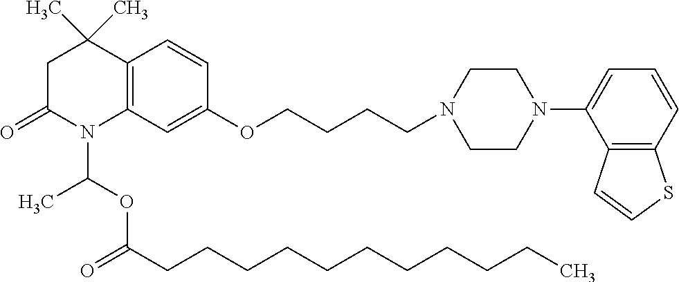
C12=C(C=C(OCCCCN3CCN(C4=CC=CC5=C4C=CS5)CC3)C=C1)N(C(OC(CCCCCCCCCCC)=O)C)C(=O)CC2(C)C
